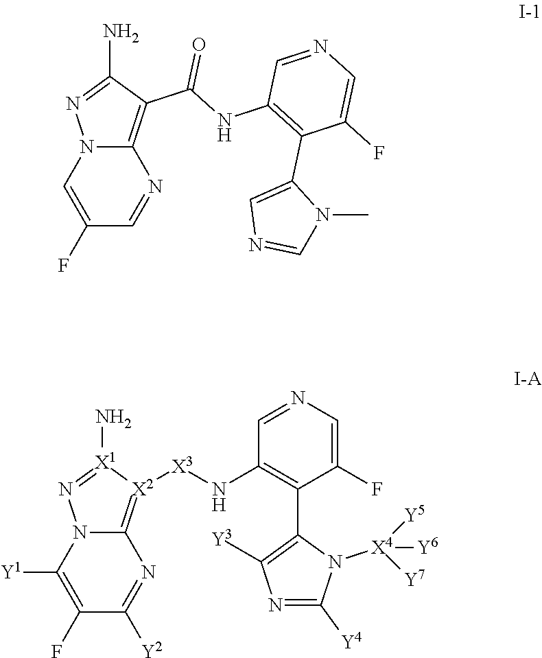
C12=C(C(NC3=C(C4=CN=CN4C)C(F)=CN=C3)=O)C(N)=NN1C=C(F)C=N2.C12=[X2]([X3]NC3=C(C4=C([Y3])N=C([Y4])N4[X4]([Y6])([Y5])[Y7])C(F)=CN=C3)[X1](N)=NN1C([Y1])=C(F)C([Y2])=N2
